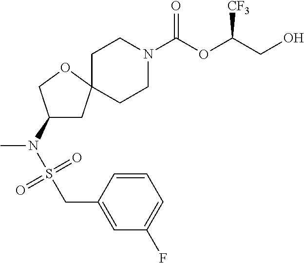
C1CN(C(OC(CO)[CF3])=O)CCC12CC(N(S(=O)(=O)CC1=CC(F)=CC=C1)C)CO2
